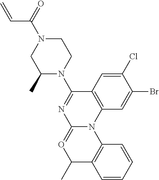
C1(C)N(C2=NC3=OC(C)C4=C(N3C3=C2C=C(Cl)C(Br)=C3)C=CC=C4)CCN(C(=O)C=C)C1
